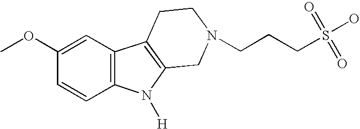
C12=C(N([H])C3=C1CCN(CCCS(O)(=O)=O)C3)C=CC(OC)=C2
